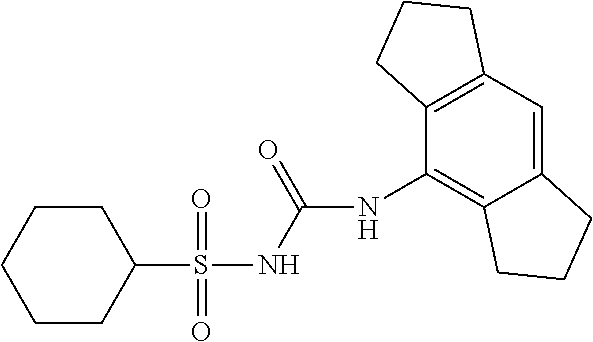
C1(S(NC(=O)NC2=C3C(=CC4=C2CCC4)CCC3)(=O)=O)CCCCC1
